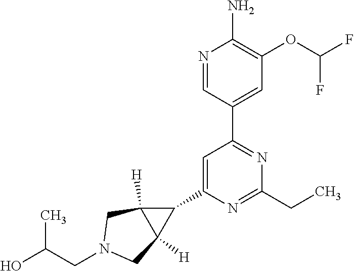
N1=CC(C2=NC(CC)=NC(C3C4([H])C3([H])CN(CC(O)C)C4)=C2)=CC(OC(F)F)=C1N
